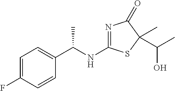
C1=C(F)C=CC(C(NC2=NC(=O)C(C(C)O)(C)S2)C)=C1
